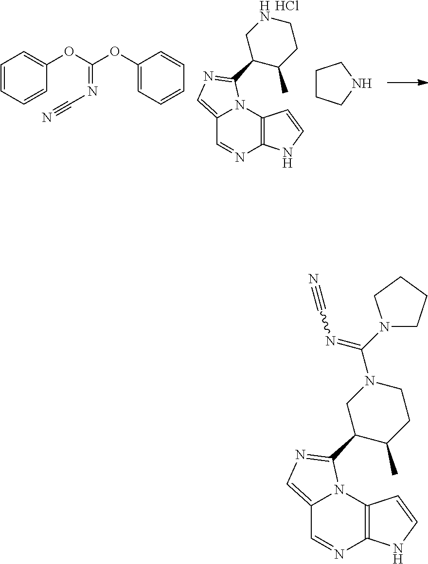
C1=CC=CC(OC(OC2=CC=CC=C2)=NC#N)=C1.C12=CN=C(C3C(C)CCNC3)N1C1=C(N=C2)NC=C1.C1CCNC1.Cl.C12=CN=C(C3C(C)CCN(C(=NC#N)N4CCCC4)C3)N1C1=C(N=C2)NC=C1
